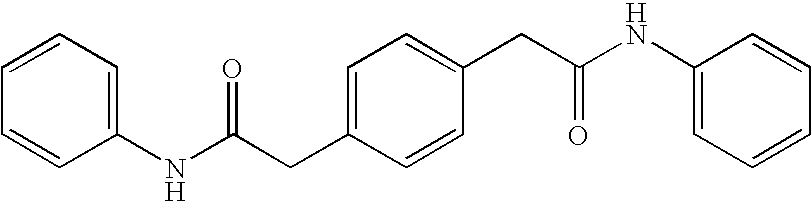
C1(NC(CC2=CC=C(CC(NC3=CC=CC=C3)=O)C=C2)=O)=CC=CC=C1
